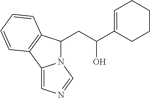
C12=CN=CN1C(CC(C1=CCCCC1)O)C1=C2C=CC=C1
